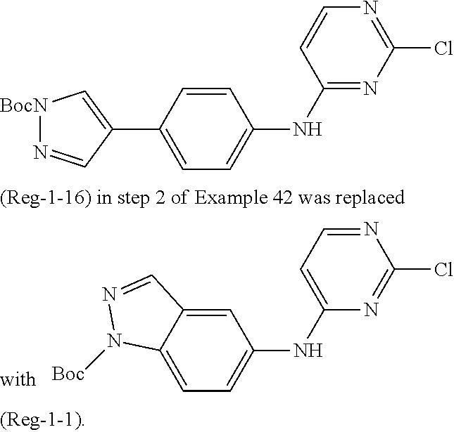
C1(NC2=CC=C3C(=C2)C=NN3[Boc])=CC=NC(Cl)=N1.C1(NC2=CC=C(C3=C[BocN]N=C3)C=C2)=NC(Cl)=NC=C1
